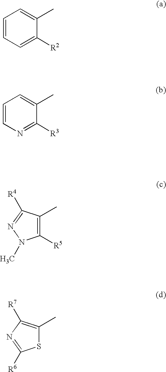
C1=CC=C([R2])C(C)=C1.C1=CN=C([R3])C(C)=C1.C1([R5])=C(C)C([R4])=NN1C.S1C(C)=C([R7])N=C1[R6]
